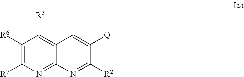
C1([R6])=C([R7])N=C2C(=C1[R5])C=C([Q])C([R2])=N2
